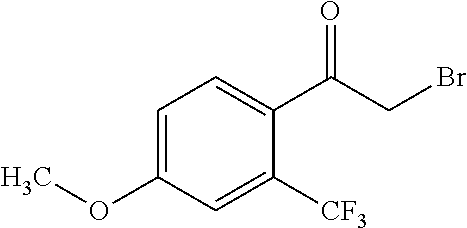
C1=C(OC)C=C([CF3])C(C(CBr)=O)=C1
